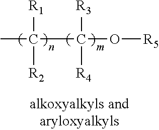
CC(C(O[R5])([R3])[R4])([R1])[R2]
